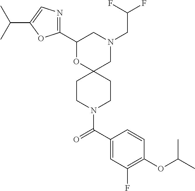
N1(CC(F)F)CC2(OC(C3=NC=C(C(C)C)O3)C1)CCN(C(C1=CC(F)=C(OC(C)C)C=C1)=O)CC2
